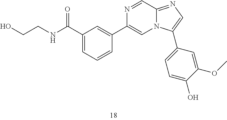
C1=C(C(=O)NCCO)C=C(C2=CN3C(=NC=C3C3=CC=C(O)C(OC)=C3)C=N2)C=C1
